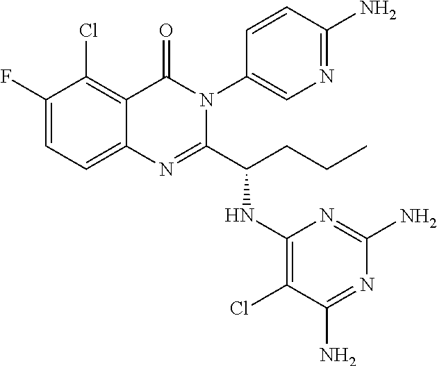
C1(F)=CC=C2C(=C1Cl)C(=O)N(C1=CN=C(N)C=C1)C(C(CCC)NC1=C(Cl)C(N)=NC(N)=N1)=N2
